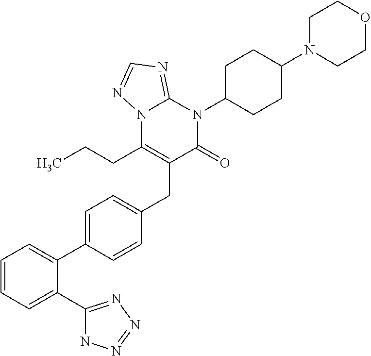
C1=CC=C(C2=NN=NN2)C(C2=CC=C(CC3=C(CCC)N4C(=NC=N4)N(C4CCC(N5CCOCC5)CC4)C3=O)C=C2)=C1
